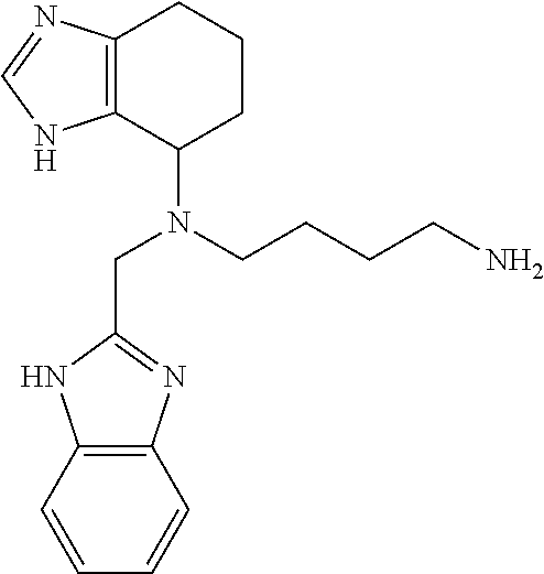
C(N(CCCCN)C1CCCC2=C1NC=N2)C1=NC2=C(N1)C=CC=C2
